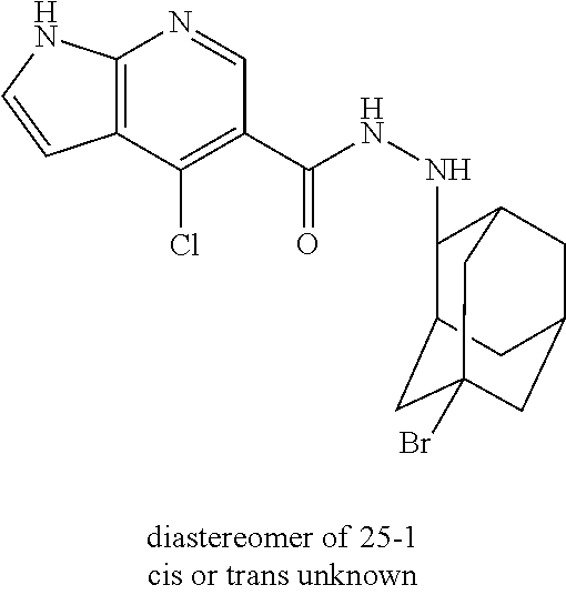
C12=C(NC=C1)N=CC(C(NNC1C3CC4(Br)CC(CC1C4)C3)=O)=C2Cl
